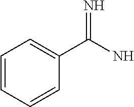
C1(C(N)=N)=CC=CC=C1
